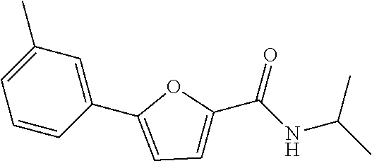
C1(C)=CC=CC(C2=CC=C(C(NC(C)C)=O)O2)=C1
